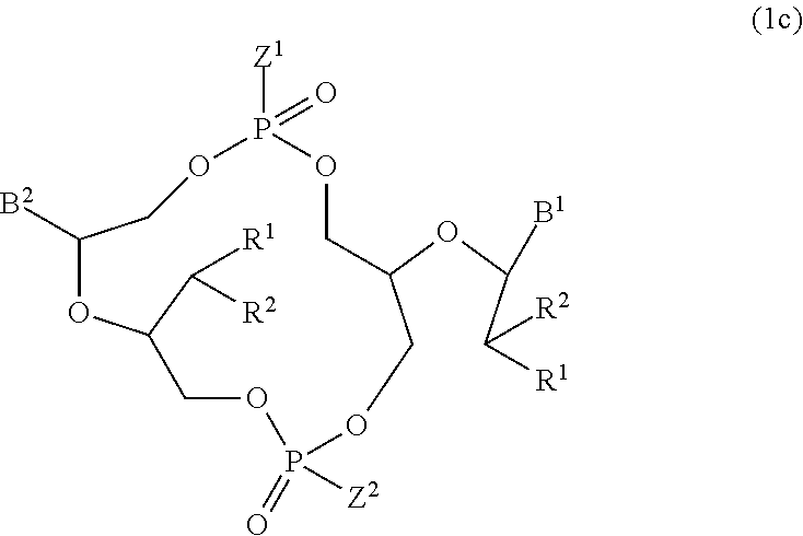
O1P([Z1])(=O)OCC(OC(C([R1])[R2])[B1])COP(=O)([Z2])OCC(C([R1])[R2])OC([B2])C1
